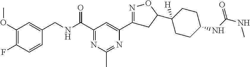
C1(OC)=C(F)C=CC(CNC(C2=NC(C)=NC(C3=NOC(C4([H])CCC(NC(NC)=O)CC4)C3)=C2)=O)=C1
